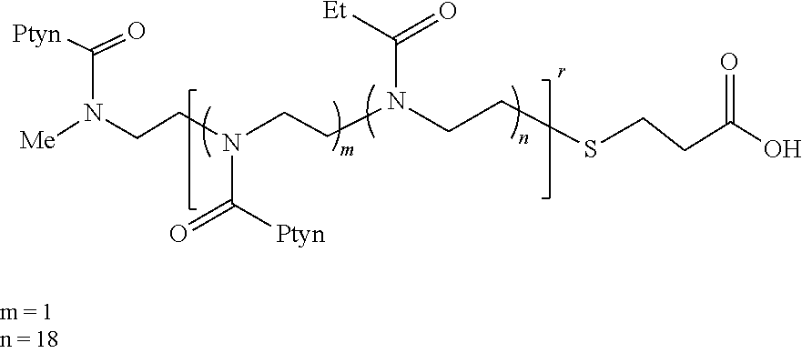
[Me]N(CCN(CCN(CCSCCC(O)=O)C([Et])=O)C(=O)[Ptyn])C([Ptyn])=O
